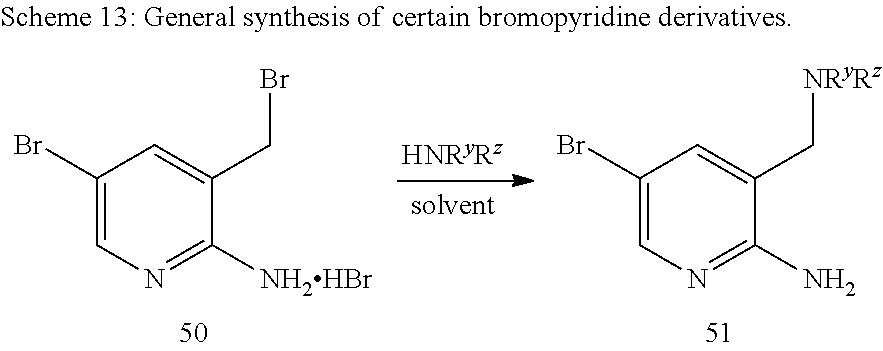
C1(Br)=CN=C([NH2HBr])C(CBr)=C1.C1(Br)=CN=C(N)C(C[NRyRz])=C1
